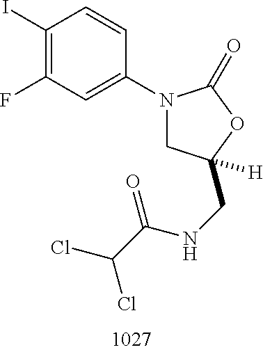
C1(I)=C(F)C=C(N2CC(CNC(C(Cl)Cl)=O)([H])OC2=O)C=C1
